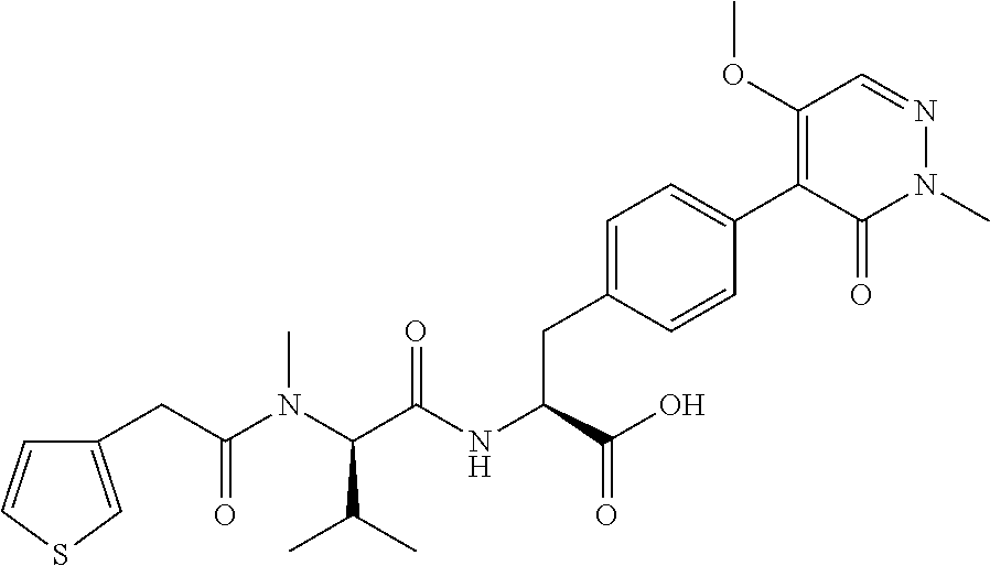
O=C(CC1=CSC=C1)N(C(C(C)C)C(NC(C(=O)O)CC1=CC=C(C2=C(OC)C=NN(C)C2=O)C=C1)=O)C
